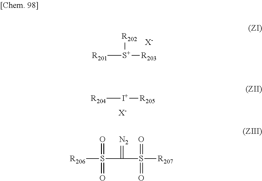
[R201][S+]([R202])[R203].[X-].[R204][I+][R205].[X-].[R206]S(=O)(=O)C(=[N2])S(=O)(=O)[R207]
